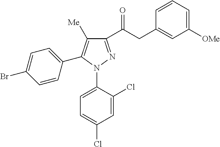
C1(C(CC2=CC([OMe])=CC=C2)=O)=NN(C2=CC=C(Cl)C=C2Cl)C(C2=CC=C(Br)C=C2)=C1[Me]
